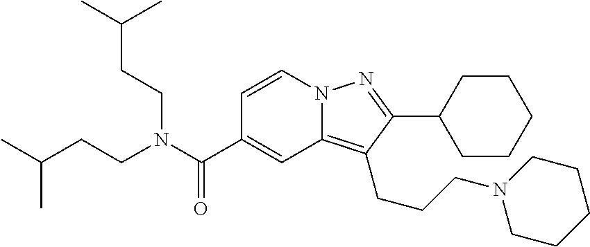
N12C(=C(CCCN3CCCCC3)C(C3CCCCC3)=N1)C=C(C(N(CCC(C)C)CCC(C)C)=O)C=C2
